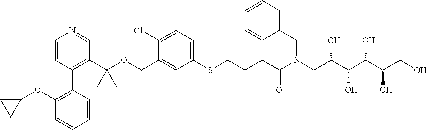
C1=C(COC2(C3=C(C4=C(OC5CC5)C=CC=C4)C=CN=C3)CC2)C(Cl)=CC=C1SCCCC(N(CC(C(C(C(CO)O)O)O)O)CC1=CC=CC=C1)=O
